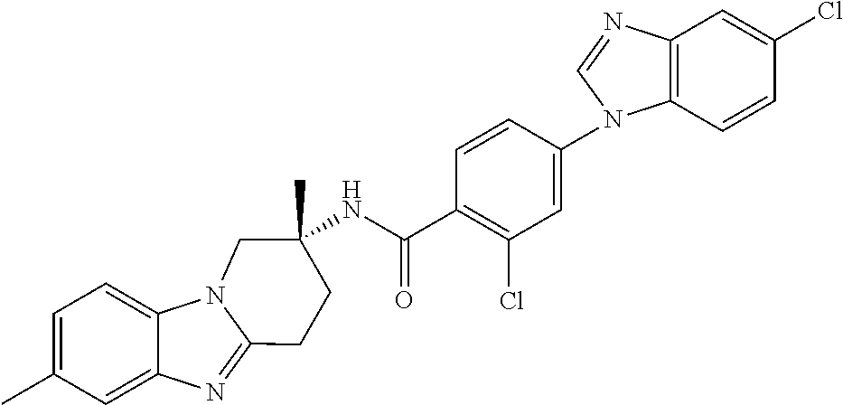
C1=C(C)C=C2C(=C1)N1C(=N2)CCC(C)(NC(C2=C(Cl)C=C(N3C4=C(N=C3)C=C(Cl)C=C4)C=C2)=O)C1
